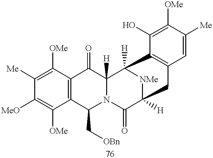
C12=C(C([OMe])=C([Me])C([MeO])=C1[OMe])C(=O)C1([H])N(C2C[OBn])C(=O)C2([H])[NMe]C1([H])C1=C(C=C([Me])C([OMe])=C1O)C2
